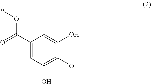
C1(C(O*)=O)=CC(O)=C(O)C(O)=C1
